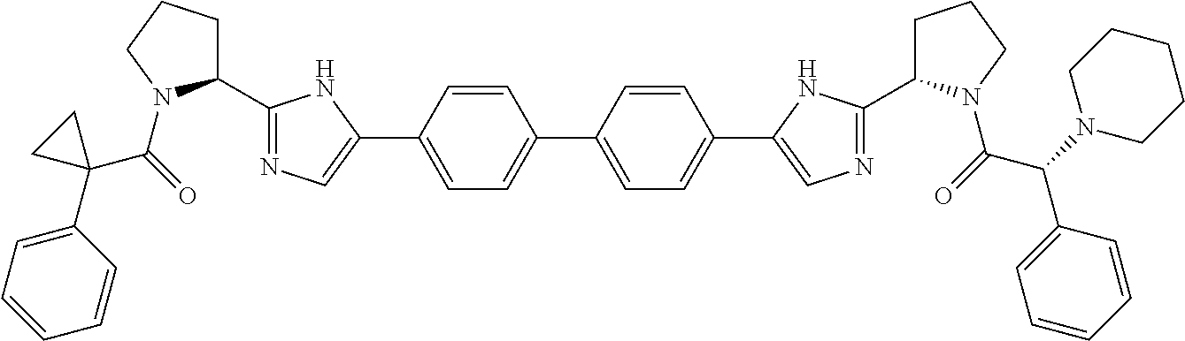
C1(C(=O)N2C(C3=NC=C(C4=CC=C(C5=CC=C(C6=CN=C(C7CCCN7C(=O)C(N7CCCCC7)C7=CC=CC=C7)N6)C=C5)C=C4)N3)CCC2)(C2=CC=CC=C2)CC1
